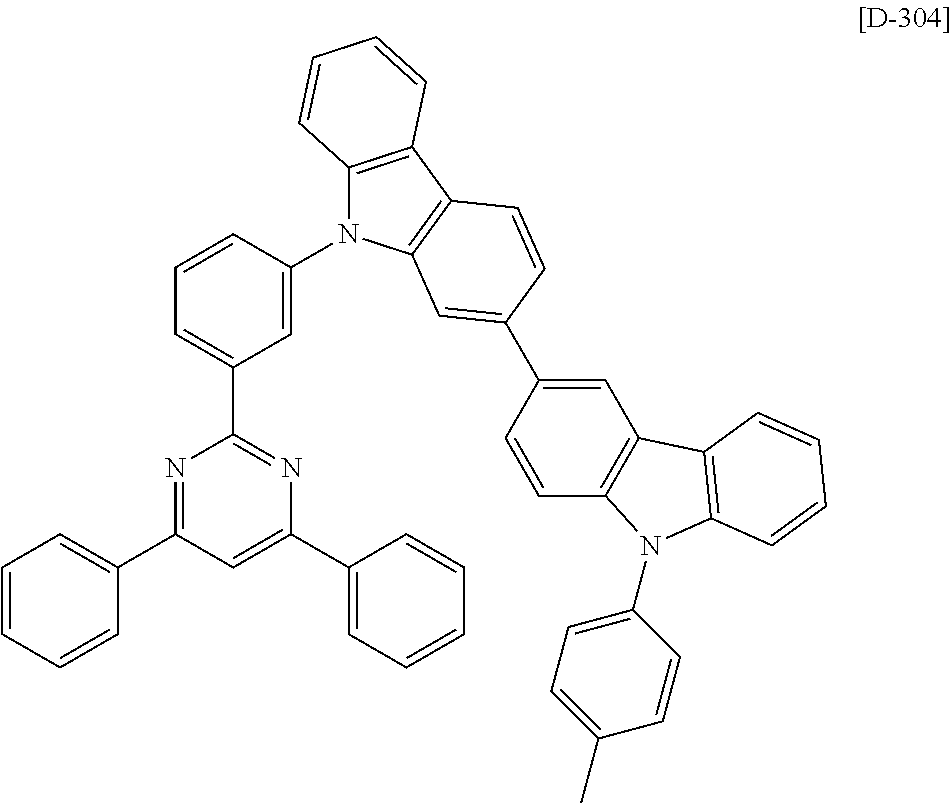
N1=C(C2=CC=CC=C2)C=C(C2=CC=CC=C2)N=C1C1=CC=CC(N2C3=C(C4=C2C=C(C2=CC5=C(C=C2)N(C2=CC=C(C)C=C2)C2=C5C=CC=C2)C=C4)C=CC=C3)=C1
